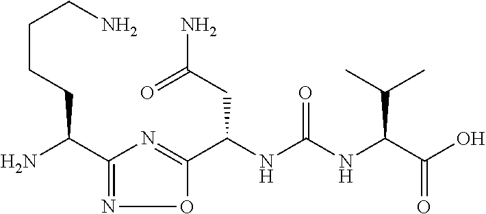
C(NC(NC(C(O)=O)C(C)C)=O)(C1=NC(C(N)CCCCN)=NO1)CC(N)=O
